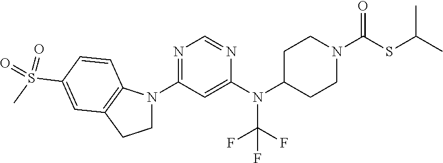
C1C(N(C2=CC(N3CCC4=C3C=CC(S(=O)(C)=O)=C4)=NC=N2)C(F)(F)F)CCN(C(SC(C)C)=O)C1
